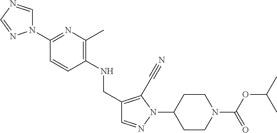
C(C1=C(C#N)N(C2CCN(C(OC(C)C)=O)CC2)N=C1)NC1=C(C)N=C(N2C=NC=N2)C=C1
